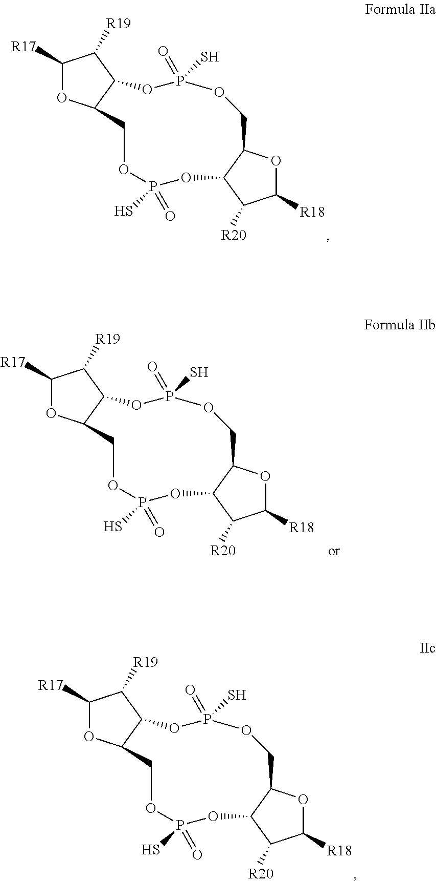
C1([R17])OC2C(C1[R19])OP(=O)(S)OCC1C(OP(S)(=O)OC2)C([R20])C([R18])O1.C1([R17])OC2C(C1[R19])OP(=O)(S)OCC1C(OP(S)(=O)OC2)C([R20])C([R18])O1.C1([R17])OC2C(C1[R19])OP(=O)(S)OCC1C(OP(S)(=O)OC2)C([R20])C([R18])O1
